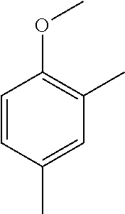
C1=CC(C)=CC(C)=C1OC
